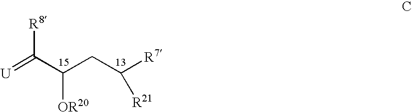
C(CC([R7])[R21])(C([R8])=[U])[OR20]
